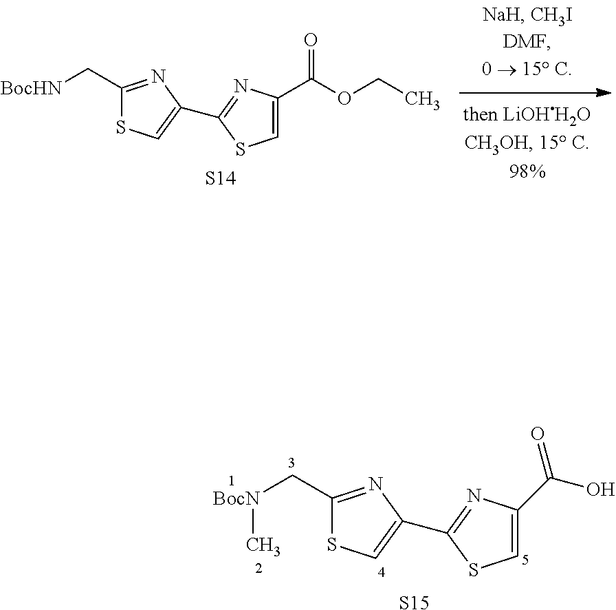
S1C=C(C2=NC(C(O)=O)=CS2)N=C1C[BocN]C.[S15].S1C=C(C2=NC(C(OCC)=O)=CS2)N=C1C[BocHN].[S14]
